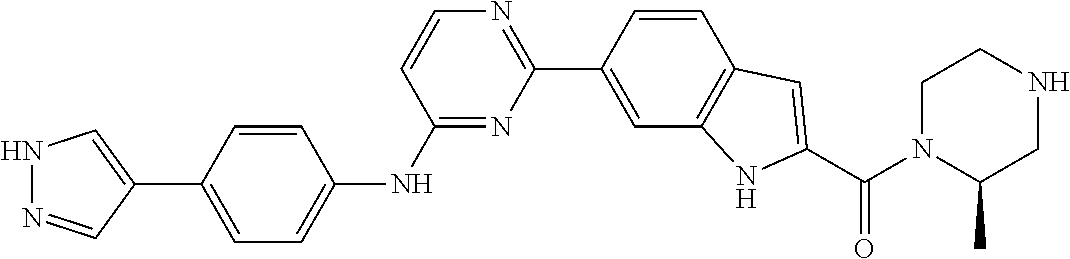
C1=C(C2=CNN=C2)C=CC(NC2=NC(C3=CC4=C(C=C3)C=C(C(N3C(C)CNCC3)=O)N4)=NC=C2)=C1
